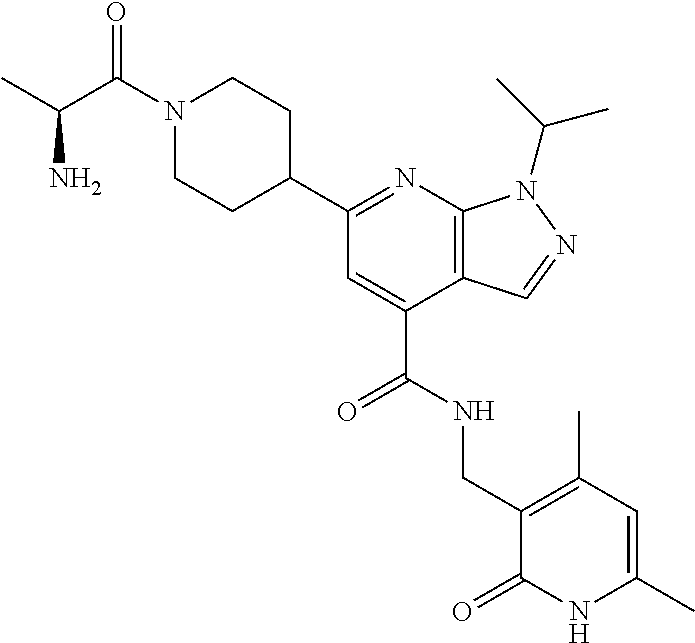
C(C1=CC(C2CCN(C(C(C)N)=O)CC2)=NC2=C1C=NN2C(C)C)(NCC1=C(C)C=C(C)NC1=O)=O
